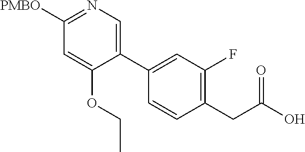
C1(C2=CN=C([PMBO])C=C2OCC)=CC(F)=C(CC(O)=O)C=C1
